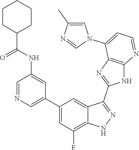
C1=NC=C(C2=CC(F)=C3C(=C2)C(C2=NC4=C(N2)N=CC=C4N2C=C(C)N=C2)=NN3)C=C1NC(=O)C1CCCCC1
